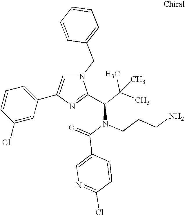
N1(CC2=CC=CC=C2)C=C(C2=CC=CC(Cl)=C2)N=C1C(C(C)(C)C)N(C(=O)C1=CN=C(Cl)C=C1)CCCN
